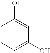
C1=CC=C(O)C=C1O
